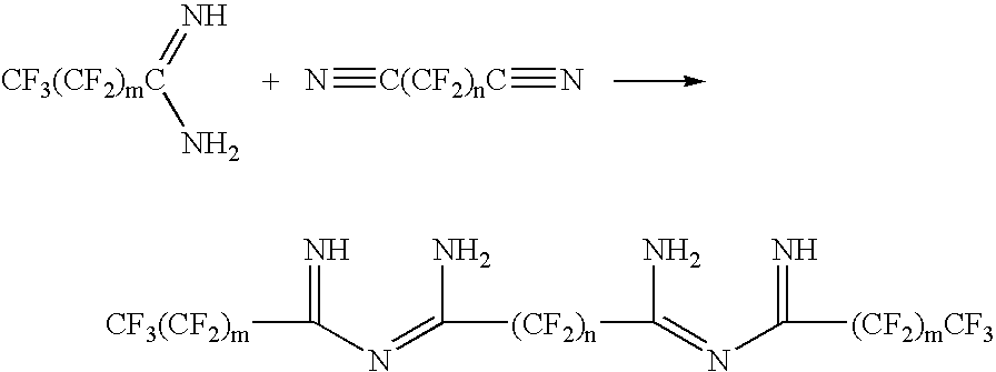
N=[CF3(CF2)mC]N.N#[C(CF2)nC]#N.[CF3(CF2)m]C(N=C(N)[(CF2)n]C(=NC([(CF2)mCF3])=N)N)=N
